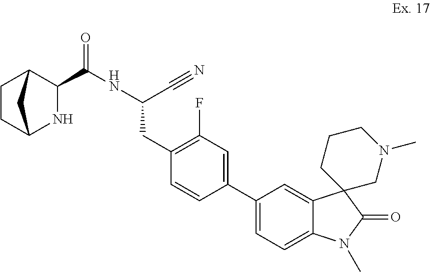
C1(C(NC(C#N)CC2=C(F)C=C(C3=CC=C4C(=C3)C3(C(=O)N4C)CN(C)CCC3)C=C2)=O)C2CCC(N1)C2
